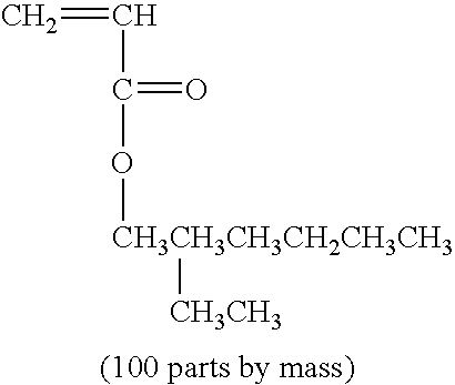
C=CC(O[CH3CH3CH3CH2CH3CH3][CH3CH3])=O
